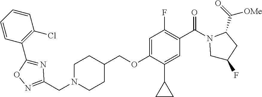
C1C(F)CC(C(=O)[OMe])N1C(C1=C(F)C=C(OCC2CCN(CC3=NOC(C4=C(Cl)C=CC=C4)=N3)CC2)C(C2CC2)=C1)=O
